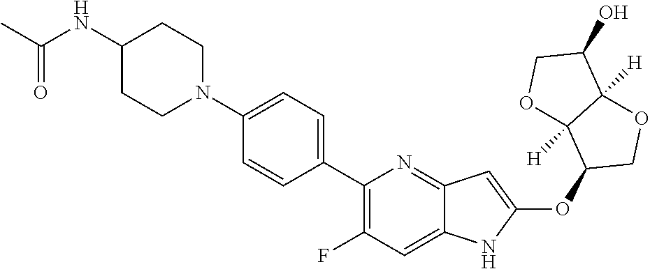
N1(C2=CC=C(C3=C(F)C=C4C(=N3)C=C(OC3COC5([H])C3([H])OCC5O)N4)C=C2)CCC(NC(C)=O)CC1
